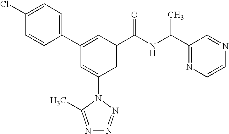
C1(C2=CC(C(NC(C3=NC=CN=C3)C)=O)=CC(N3C(C)=NN=N3)=C2)=CC=C(Cl)C=C1
